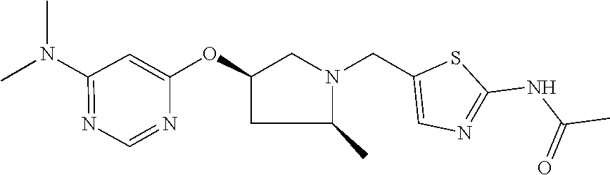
N(C1=NC=NC(OC2CN(CC3=CN=C(NC(C)=O)S3)C(C)C2)=C1)(C)C
